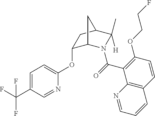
C1=C(C(F)(F)F)C=NC(OC2C3N(C(=O)C4=C(OCCF)C=CC5=C4N=CC=C5)C(C)([H])C(C2)C3)=C1
